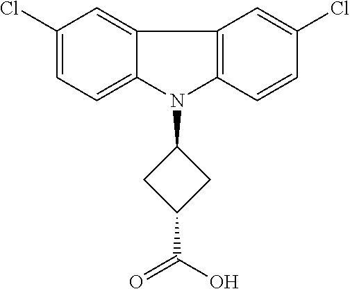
C1(Cl)=CC=C2C(=C1)C1=C(N2C2CC(C(O)=O)C2)C=CC(Cl)=C1
